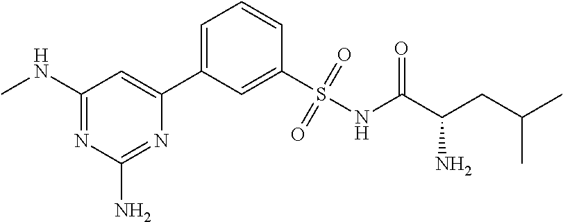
C1=C(C2=CC(NC)=NC(N)=N2)C=C(S(NC(C(CC(C)C)N)=O)(=O)=O)C=C1
